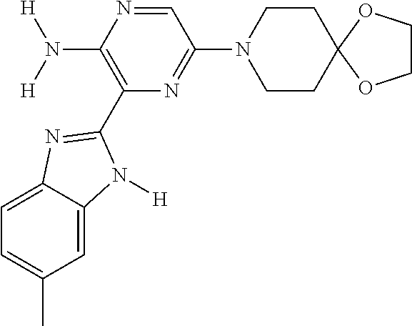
C1=C2C(=CC(C)=C1)N([H])C(C1=C(N([H])[H])N=CC(N3CCC4(CC3)OCCO4)=N1)=N2
